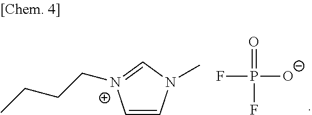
O=P(F)([O-])F.C1=CN(C)C=[N+]1CCCC
